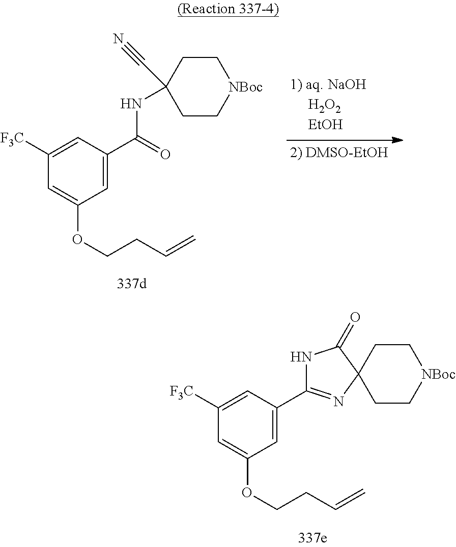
C1([F3C])=CC(C(=O)NC2(C#N)CC[NBoc]CC2)=CC(OCCC=C)=C1.C1([F3C])=CC(C2=NC3(C(=O)N2)CC[NBoc]CC3)=CC(OCCC=C)=C1
